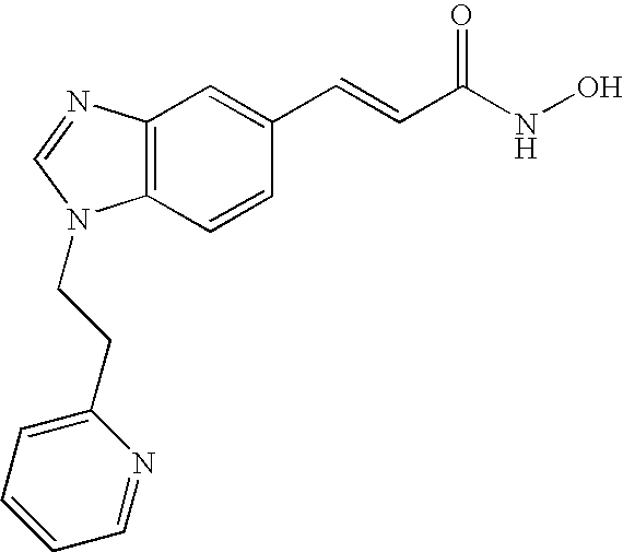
C1=NC2=C(C=CC(C=CC(NO)=O)=C2)N1CCC1=CC=CC=N1
